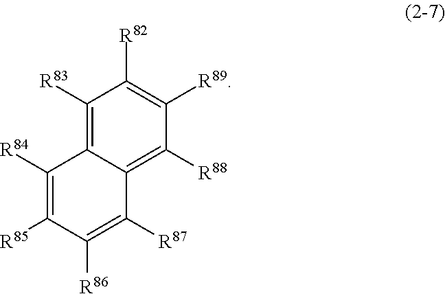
C1([R84])=C([R85])C([R86])=C([R87])C2=C([R88])C([R89])=C([R82])C([R83])=C12
